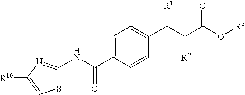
C1=C(C(NC2=NC([R10])=CS2)=O)C=CC(C(C(C(O[R5])=O)[R2])[R1])=C1
